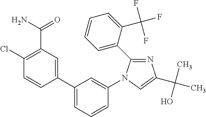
C1(Cl)=C(C(N)=O)C=C(C2=CC=CC(N3C(C4=CC=CC=C4C(F)(F)F)=NC(C(C)(O)C)=C3)=C2)C=C1
